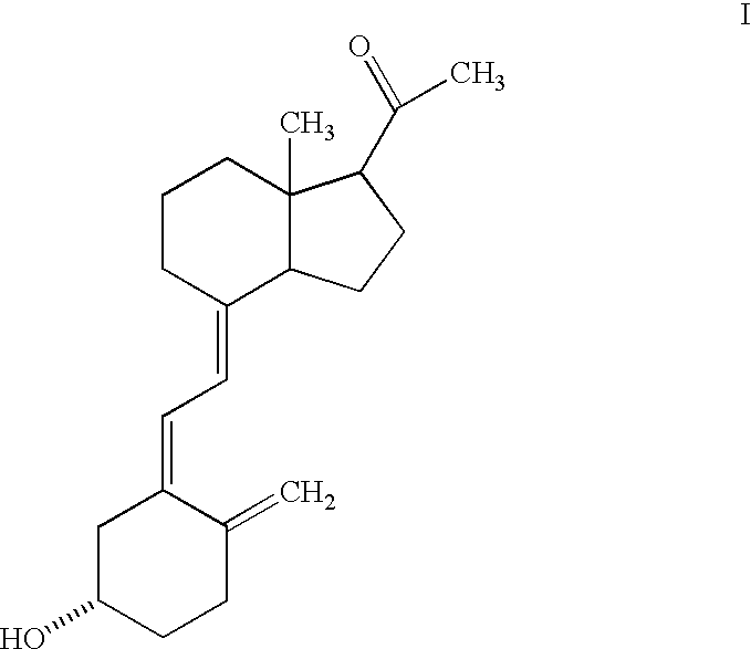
C1CC(=CC=C2CC(O)CCC2=C)C2C(C)(C1)C(C(=O)C)CC2
